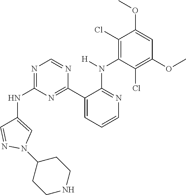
C1(NC2=NC=NC(C3=CC=CN=C3N([H])C3=C(Cl)C(OC)=CC(OC)=C3Cl)=N2)=CN(C2CCNCC2)N=C1
